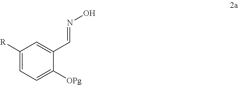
C1([R])=CC=C([OPg])C(C=NO)=C1
